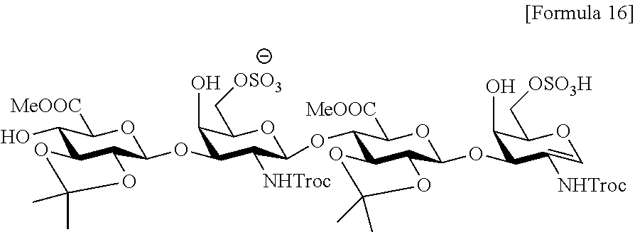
C1(O)C2C(C(OC3C(O)C(C[OSO3])OC(OC4C5C(C(OC6C(O)C(C[OSO3H])OC=C6[NHTroc])OC4[MeOOC])OC(C)(C)O5)C3[NHTroc])OC1[MeOOC])OC(C)(C)O2
